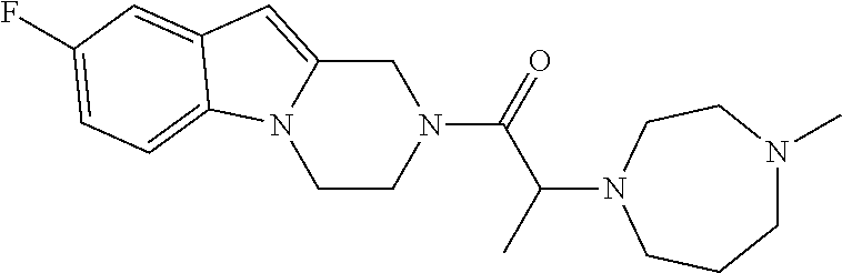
C1CN(C(=O)C(N2CCCN(C)CC2)C)CC2=CC3=CC(F)=CC=C3N12
